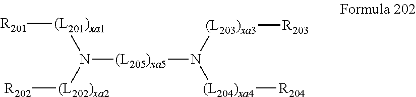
[(L205)xa5](N([(L202)xa2][R202])[(L201)xa1][R201])N([(L204)xa4][R204])[(L203)xa3][R203]
